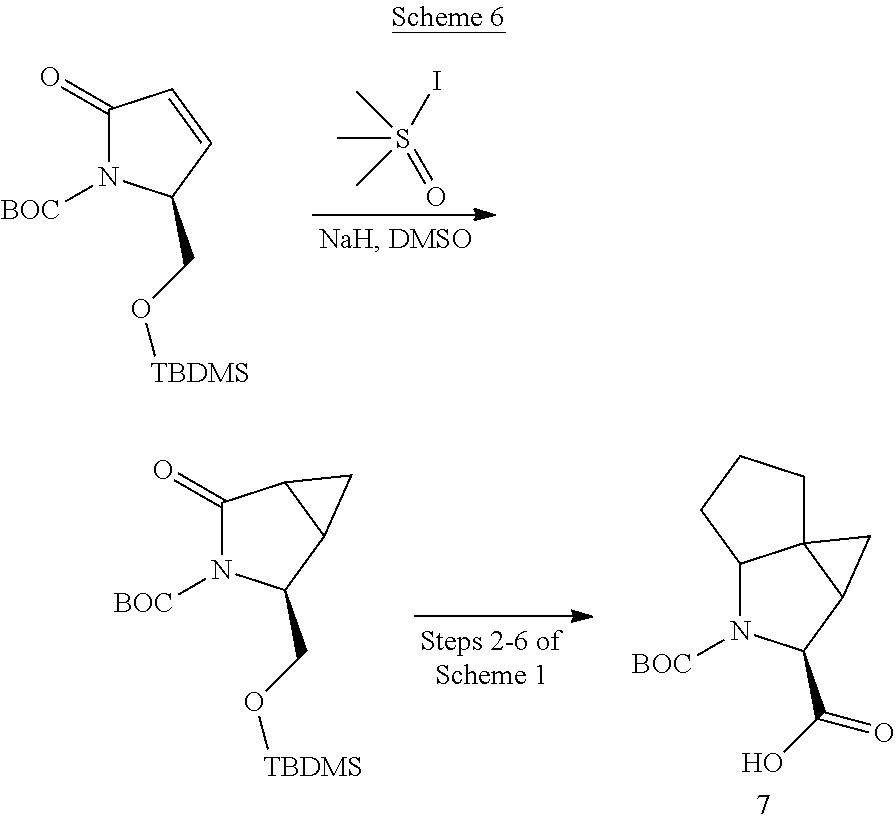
C1(=O)N([BOC])C(CO[TBDMS])C=C1.S(C)(I)(=O)(C)C.C1(=O)N([BOC])C(CO[TBDMS])C2C1C2.C12N([BOC])C(C(O)=O)C3C1(C3)CCC2
